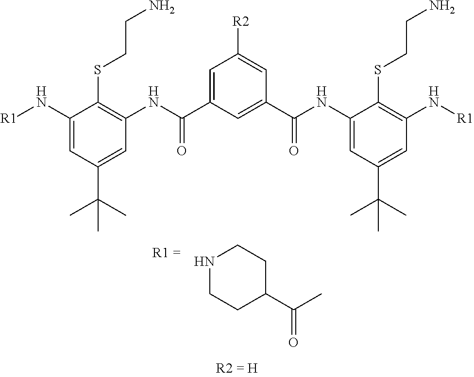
N1CCC(C(C)=O)CC1.C1(N[R1])=CC(C(C)(C)C)=CC(NC(C2=CC([R2])=CC(C(NC3=CC(C(C)(C)C)=CC(N[R1])=C3SCCN)=O)=C2)=O)=C1SCCN
